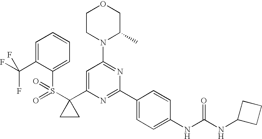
S(C1(C2=CC(N3C(C)COCC3)=NC(C3=CC=C(NC(NC4CCC4)=O)C=C3)=N2)CC1)(=O)(=O)C1=CC=CC=C1C(F)(F)F
